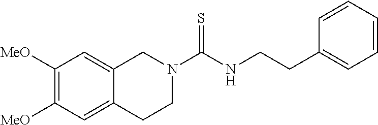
C1([MeO])=C([MeO])C=C2C(=C1)CN(C(NCCC1=CC=CC=C1)=S)CC2
